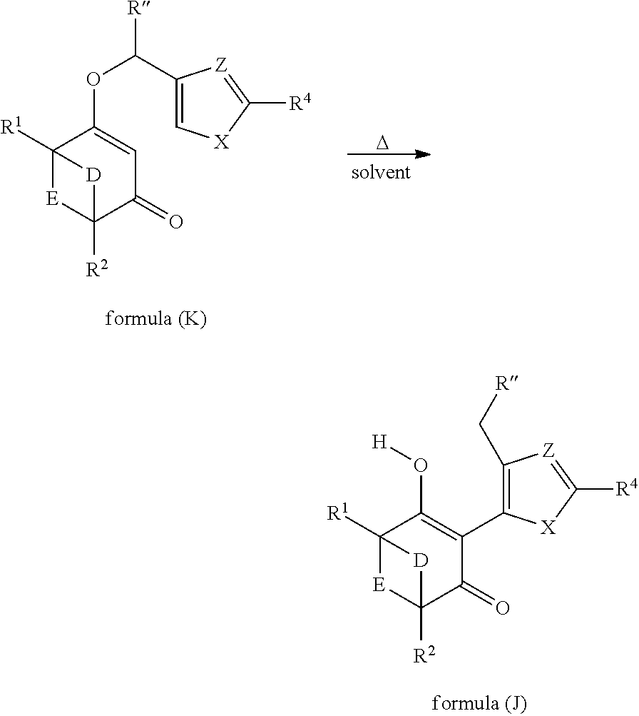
C12([R1])[E]C([R2])(C(=O)C=C1OC([R])C1=C[X]C([R4])=[Z]1)[D]2.[D].C12([R1])[E]C([R2])(C(=O)C(C3=C(C[R])[Z]=C([R4])[X]3)=C1O[H])[D]2
